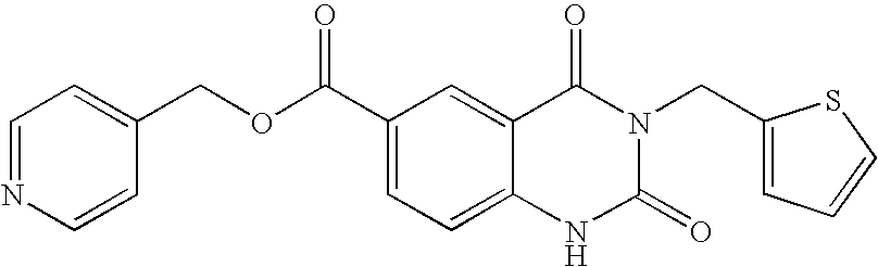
C1=NC=CC(COC(C2=CC=C3C(=C2)C(=O)N(CC2=CC=CS2)C(=O)N3)=O)=C1
